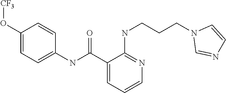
C1=C(O[CF3])C=CC(NC(C2=CC=CN=C2NCCCN2C=NC=C2)=O)=C1
